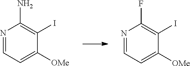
N1=CC=C([OMe])C(I)=C1N.N1=CC=C([OMe])C(I)=C1F
